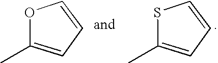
C1(C)=CC=CO1.C1(C)=CC=CS1
